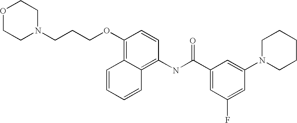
C(N1CCOCC1)CCOC1=C2C(=C(NC(C3=CC(F)=CC(N4CCCCC4)=C3)=O)C=C1)C=CC=C2
